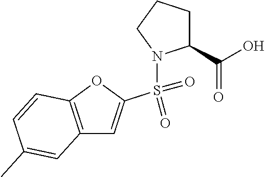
C12=C(OC(S(=O)(=O)N3C(C(O)=O)CCC3)=C1)C=CC(C)=C2
